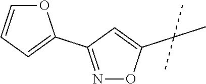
C1=CC=C(C2=NOC(C(C)(C)C)=C2)O1
